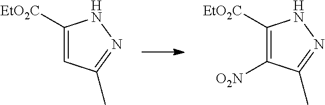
[EtO2C]C1=C([O2N])C(C)=NN1.[EtO2C]C1=CC(C)=NN1
